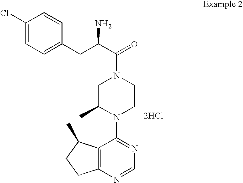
[2HCl].C12=C(N=CN=C1N1CCN(C(=O)C(N)CC3=CC=C(Cl)C=C3)CC1C)CCC2C
